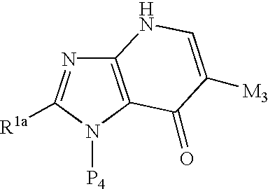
C12=C(N([P4])C([R1a])=N1)C(=O)C([M3])=CN2
